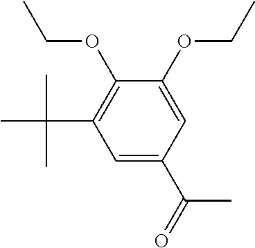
C1=C(C(=O)C)C=C(OCC)C(OCC)=C1C(C)(C)C
